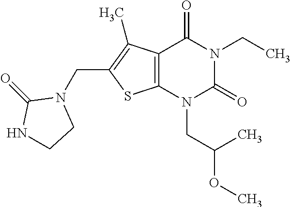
C12=C(N(CC(OC)C)C(=O)N(CC)C1=O)SC(CN1C(=O)NCC1)=C2C
